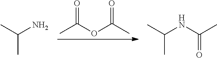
O=C(OC(C)=O)C.CC(C)N.CC(C)NC(C)=O
